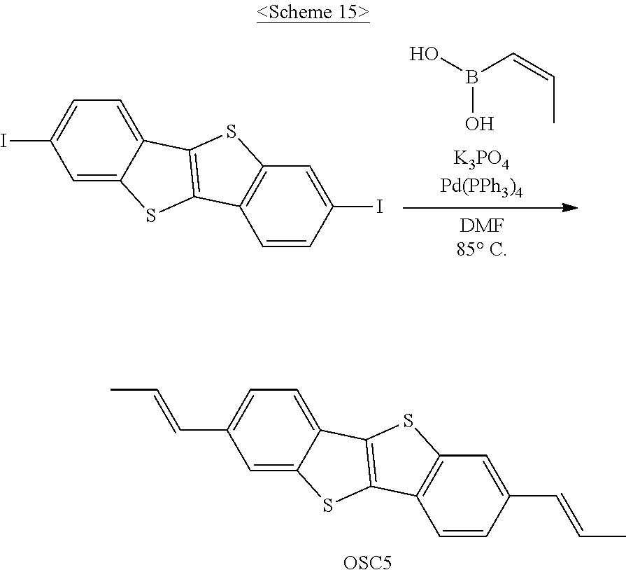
C1=C2C(=CC=C1C=CC)C1=C(S2)C2=C(S1)C=C(C=CC)C=C2.[OSC5].OB(C=CC)O.C1=C2C(=CC=C1I)C1=C(S2)C2=C(S1)C=C(I)C=C2
